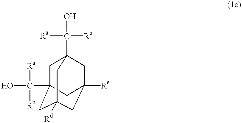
C1C2(C(O)([Ra])[Rb])CC3([Rd])CC([Re])(CC1(C([Rb])([Ra])O)C3)C2
